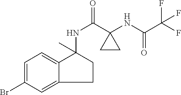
C1=C(Br)C=C2C(=C1)C(NC(=O)C1(NC(C(F)(F)F)=O)CC1)(C)CC2
